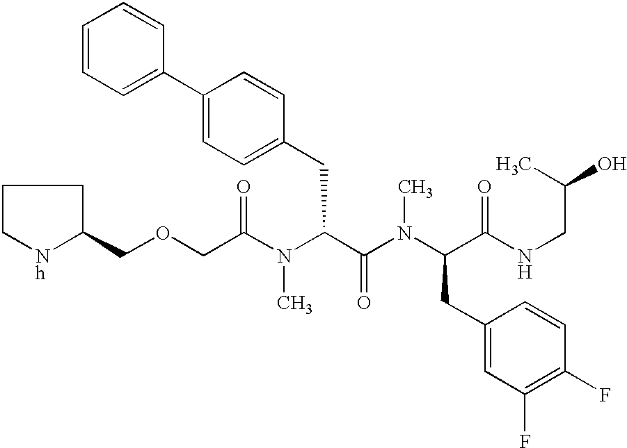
C(C(N(C(C(N(C(C(NCC(O)C)=O)CC1=CC(F)=C(F)C=C1)C)=O)CC1=CC=C(C2=CC=CC=C2)C=C1)C)=O)OCC1CCC[Nh]1
